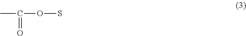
C(OS)(C)=O
